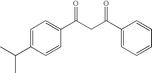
C1=C(C(C)C)C=CC(C(=O)CC(=O)C2=CC=CC=C2)=C1
